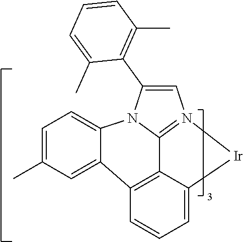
C1=C(C)C=C2C3=C4C5=N(C=C(C6=C(C)C=CC=C6C)N5C2=C1)[Ir]C4=CC=C3
